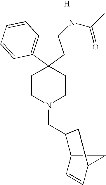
C1CN(CC2C3C=CC(C3)C2)CCC12CC(NC(C)=O)C1=C2C=CC=C1.[H]
